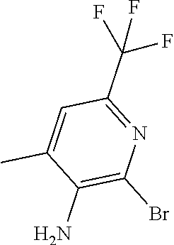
C1(N)=C(Br)N=C(C(F)(F)F)C=C1C
